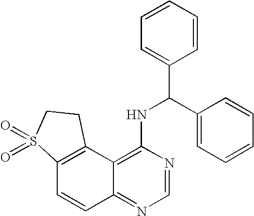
C12=C(C3=C(NC(C4=CC=CC=C4)C4=CC=CC=C4)N=CN=C3C=C1)CCS2(=O)=O
